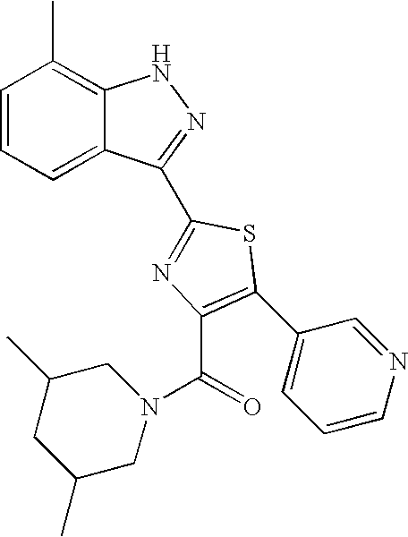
C1=CC=C2C(=C1C)NN=C2C1=NC(C(N2CC(C)CC(C)C2)=O)=C(C2=CC=CN=C2)S1
